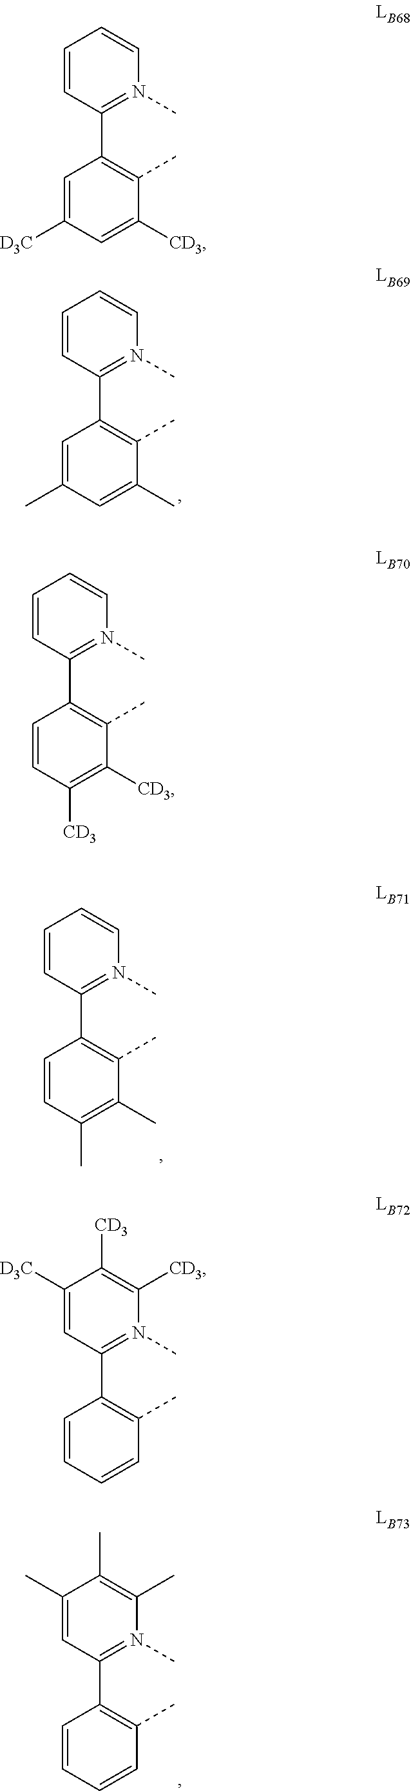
C1=CN(C)=C(C2=C(C)C(C)=CC(C)=C2)C=C1.C1=CN(C)=C(C2=C(C)C(C)=C(C)C=C2)C=C1.C1(C)=C(C)N(C)=C(C2=C(C)C=CC=C2)C=C1C.C1=CN(C)=C(C2=C(C)C([CD3])=CC([D3C])=C2)C=C1.C1=CN(C)=C(C2=C(C)C([CD3])=C([CD3])C=C2)C=C1.C1([CD3])=C([CD3])N(C)=C(C2=C(C)C=CC=C2)C=C1[D3C]
